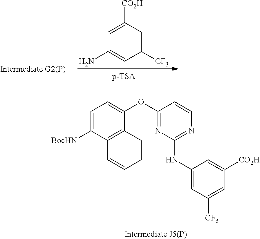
C1([CF3])=CC([CO2H])=CC(N)=C1.C1=C([BocHN])C2=C(C(OC3=NC(NC4=CC([CF3])=CC([CO2H])=C4)=NC=C3)=C1)C=CC=C2
